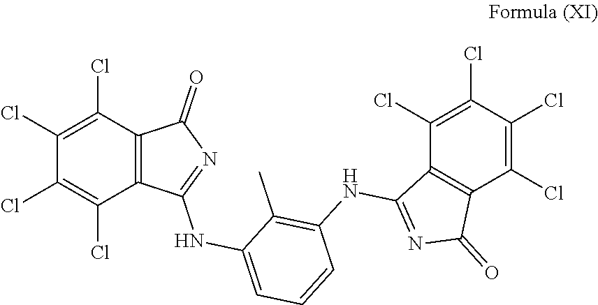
C1(Cl)=C(Cl)C2=C(C(Cl)=C1Cl)C(NC1=CC=CC(NC3=NC(=O)C4=C3C(Cl)=C(Cl)C(Cl)=C4Cl)=C1C)=NC2=O
